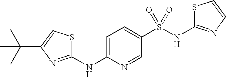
S1C(NS(C2=CC=C(NC3=NC(C(C)(C)C)=CS3)N=C2)(=O)=O)=NC=C1
